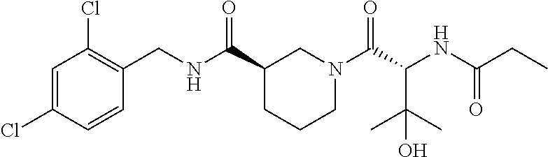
C1=C(Cl)C=CC(CNC(C2CCCN(C(C(NC(CC)=O)C(C)(C)O)=O)C2)=O)=C1Cl
